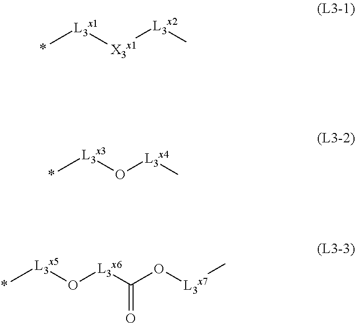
C[L3x1][X3x1][L3x2]C.C[L3x3]O[L3x4]C.C[L3x5]O[L3x6]C(=O)O[L3x7]C
